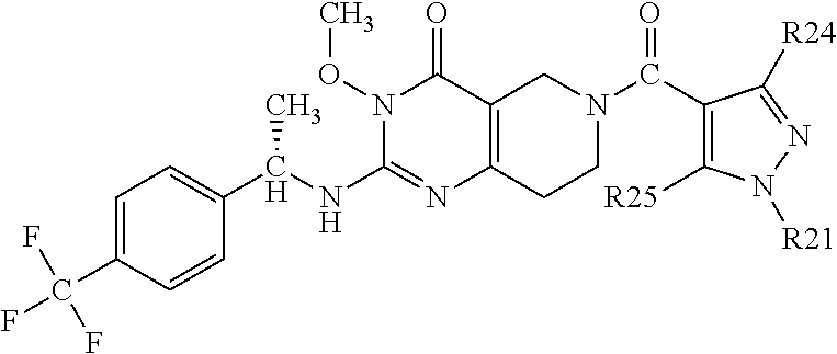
C1=C(C(F)(F)F)C=CC(C(NC2=NC3=C(C(=O)N2OC)CN(C(=O)C2=C([R25])N([R21])N=C2[R24])CC3)C)=C1
